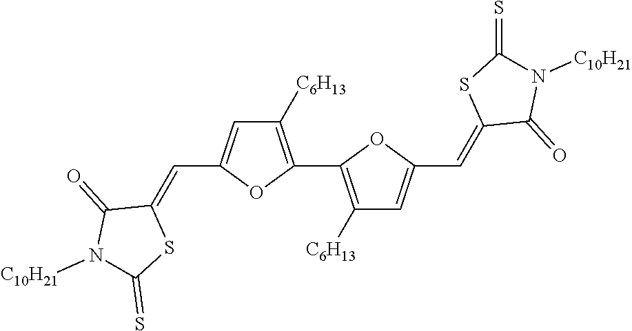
C1([C6H13])=C(C2=C([C6H13])C=C(C=C3C(=O)N([C10H21])C(=S)S3)O2)OC(C=C2C(=O)N([C10H21])C(=S)S2)=C1
